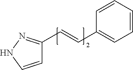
C(=CC1=CC=CC=C1)C1=NNC=C1
